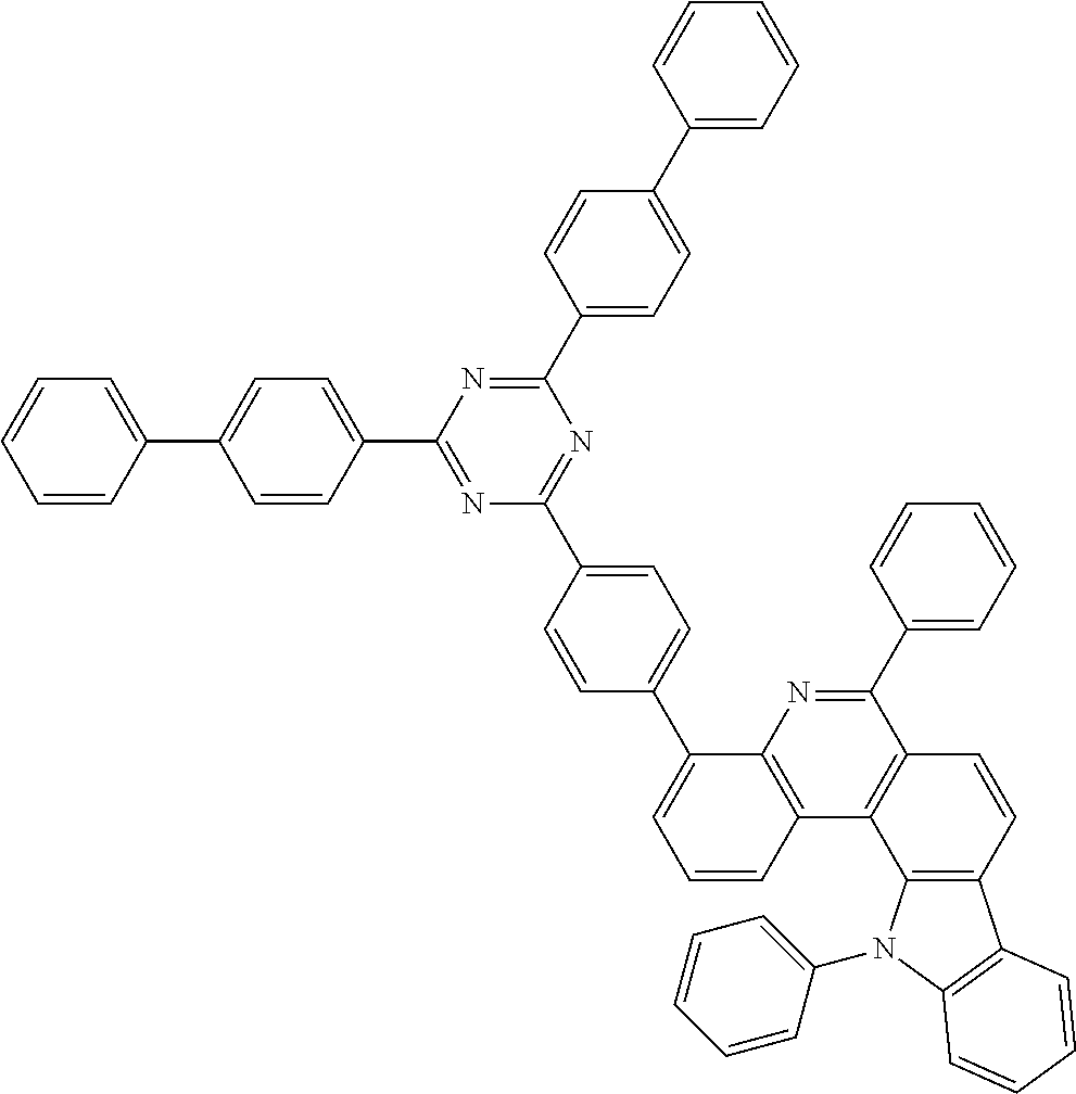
C1=CC(C2=CC=C(C3=NC(C4=CC=C(C5=CC=CC6=C5N=C(C5=CC=CC=C5)C5=C6C6=C(C=C5)C5=C(N6C6=CC=CC=C6)C=CC=C5)C=C4)=NC(C4=CC=C(C5=CC=CC=C5)C=C4)=N3)C=C2)=CC=C1
